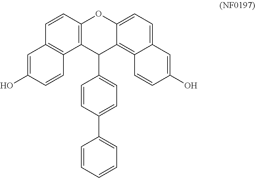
C12=C3C(=CC=C1OC1=C(C2C2=CC=C(C4=CC=CC=C4)C=C2)C2=C(C=C1)C=C(O)C=C2)C=C(O)C=C3
